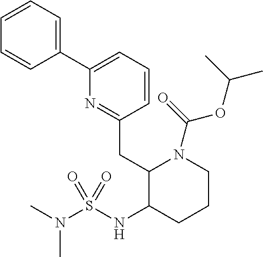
C1(C2=CC=CC(CC3C(NS(N(C)C)(=O)=O)CCCN3C(OC(C)C)=O)=N2)=CC=CC=C1
